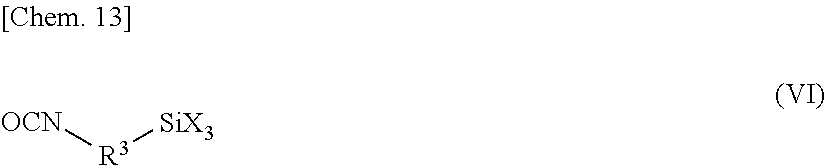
[OCN][R3][SiX3]
